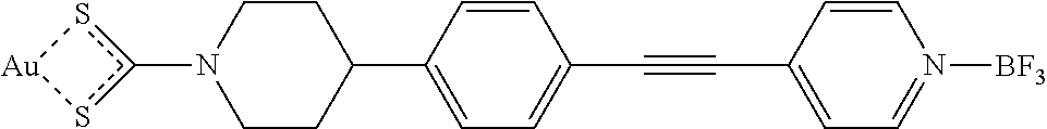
C1CC(C2=CC=C(C#CC3=CC=N([BF3])C=C3)C=C2)CCN1c1s[Au]s1
